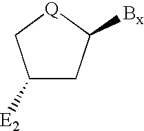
C1([E2])CC([Bx])[Q]C1
